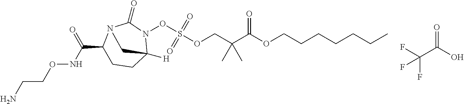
FC(C(O)=O)(F)F.C(COC(C(COS(=O)(=O)ON1C2([H])CCC(C(NOCCN)=O)N(C1=O)C2)(C)C)=O)CCCCC
